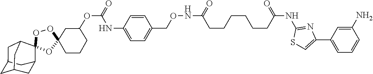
O1C2(CCCC(OC(NC3=CC=C(CONC(CCCCCCC(=O)NC4=NC(C5=CC=CC(N)=C5)=CS4)=O)C=C3)=O)C2)OC2(C3CC4CC(CC2C4)C3)O1
